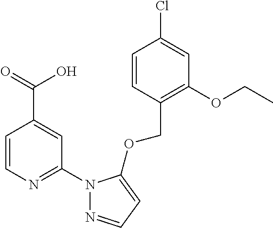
C1=CN=C(N2N=CC=C2OCC2=C(OCC)C=C(Cl)C=C2)C=C1C(=O)O
